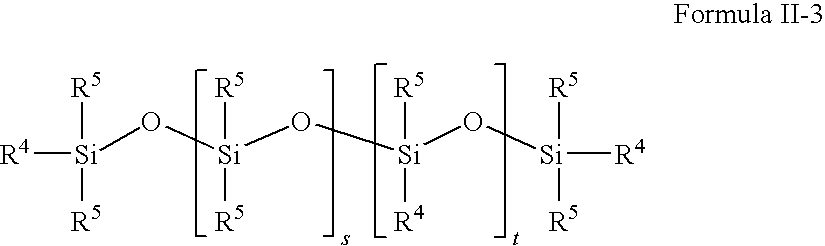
[Si]([R5])([R5])(O[Si](O[Si](O[Si]([R5])([R5])[R4])([R5])[R4])([R5])[R5])[R4]
